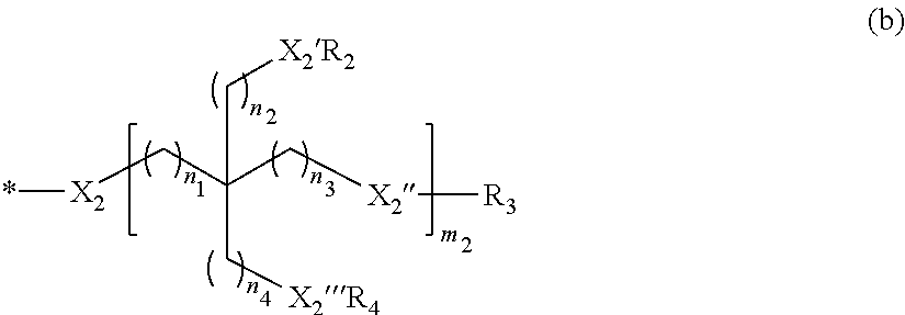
*[X2]CC(C[X2][R3])(C[X2R4])C[X2R2]
